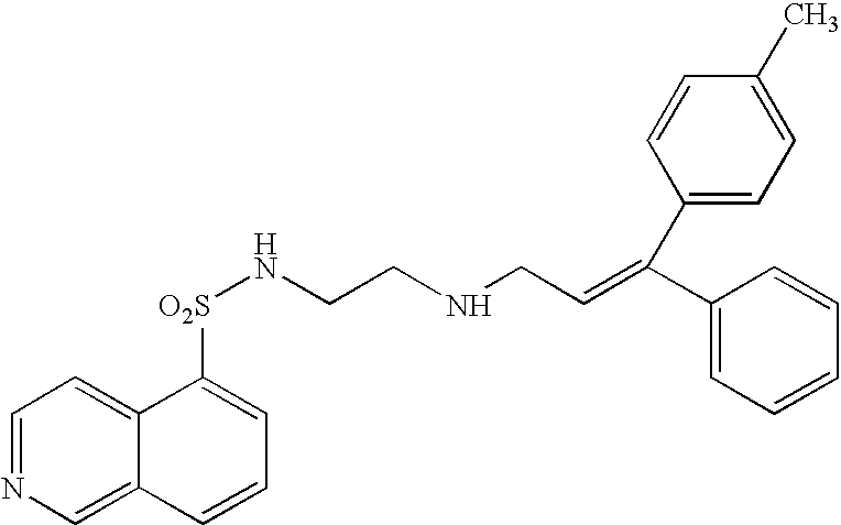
C1=NC=C2C(=C1)C([O2S]NCCNCC=C(C1=CC=CC=C1)C1=CC=C(C)C=C1)=CC=C2
